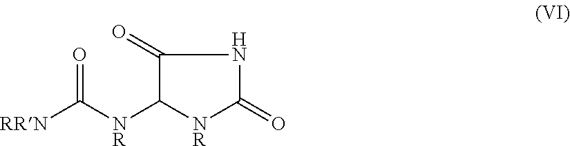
[RRN]C([NR]C1C(=O)NC(=O)[NR]1)=O
